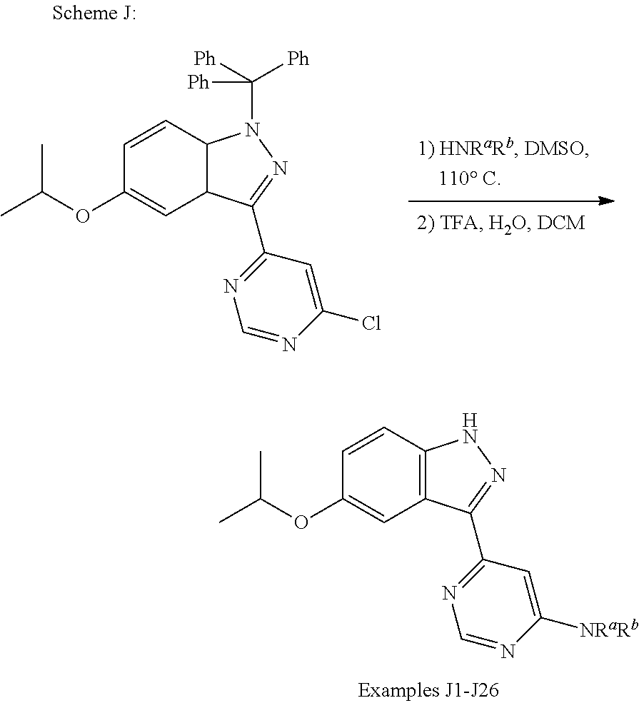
C1=CC2C(C=C1OC(C)C)C(C1=NC=NC(Cl)=C1)=NN2C([Ph])([Ph])[Ph].C1=CC2=C(C=C1OC(C)C)C(C1=NC=NC([NRaRb])=C1)=NN2
